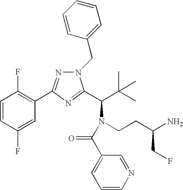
C1=CC(F)=CC(C2=NN(CC3=CC=CC=C3)C(C(C(C)(C)C)N(CCC(N)CF)C(C3=CC=CN=C3)=O)=N2)=C1F
